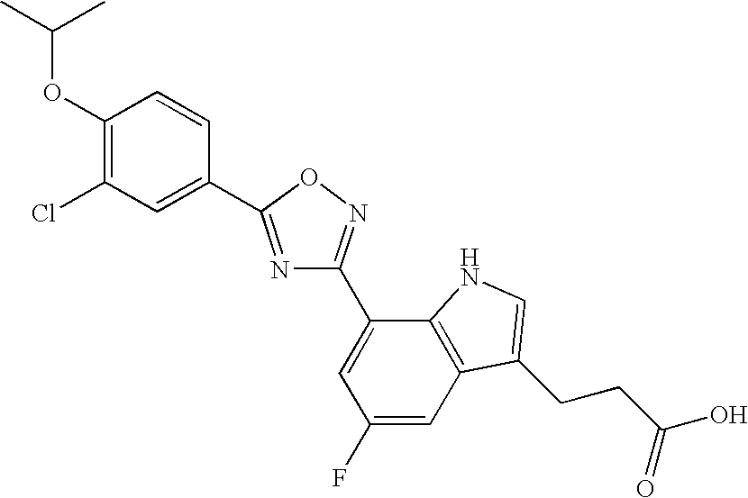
C12=C(C=C(F)C=C1C1=NOC(C3=CC(Cl)=C(OC(C)C)C=C3)=N1)C(CCC(O)=O)=CN2
